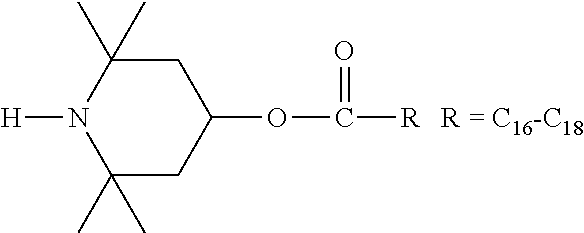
C1(C)(C)CC(OC([R])=O)CC(C)(C)N1[H]
